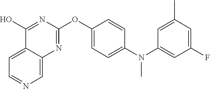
C12=CC=NC=C1N=C(OC1=CC=C(N(C3=CC(F)=CC(C)=C3)C)C=C1)N=C2O
